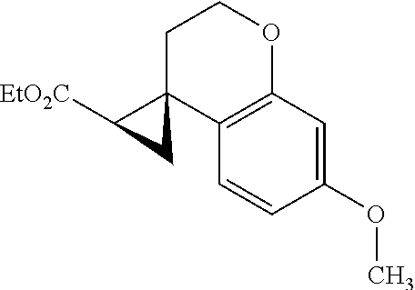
[EtO2C]C1C2(C3=C(OCC2)C=C(OC)C=C3)C1
